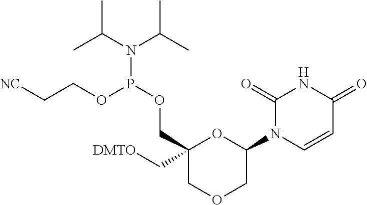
C1(N2C=CC(=O)NC2=O)OC(C[DMTO])(COP(N(C(C)C)C(C)C)OCC[NC])COC1
